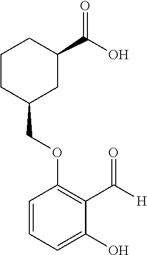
C1CC(COC2=C(C([H])=O)C(O)=CC=C2)CC(C(O)=O)C1
